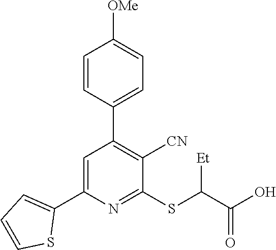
C1=C(C2=CC=CS2)N=C(SC(C(O)=O)[Et])C([CN])=C1C1=CC=C([OMe])C=C1
